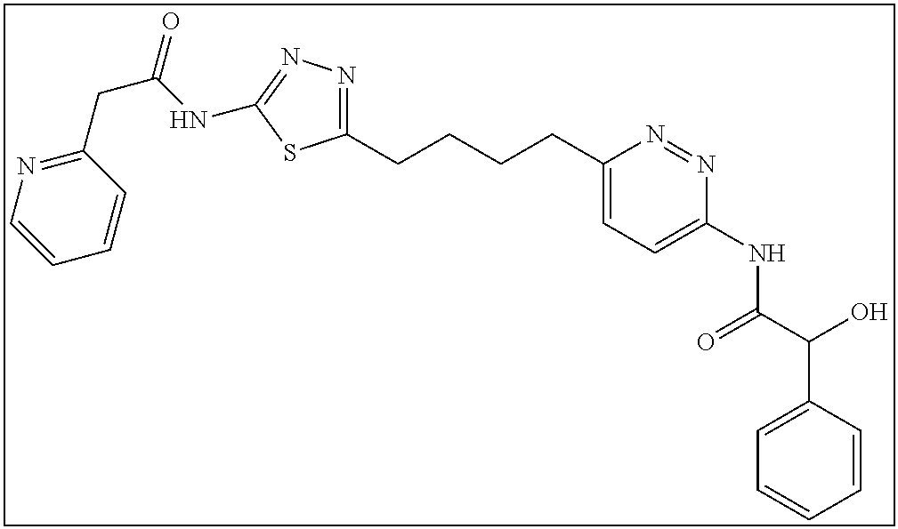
C1=CC(C(C(NC2=CC=C(CCCCC3=NN=C(NC(CC4=NC=CC=C4)=O)S3)N=N2)=O)O)=CC=C1
